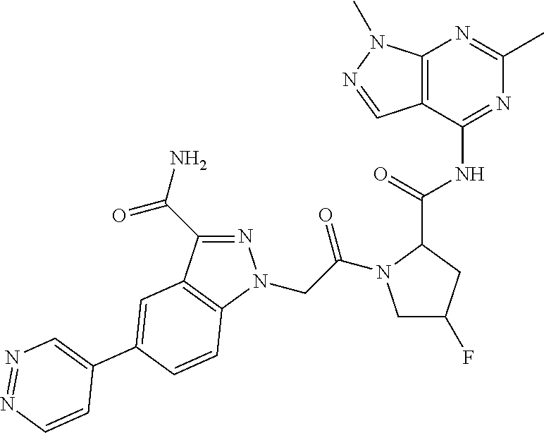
N1=C(C(=O)N)C2=C(N1CC(=O)N1CC(F)CC1C(NC1=NC(C)=NC3=C1C=NN3C)=O)C=CC(C1=CN=NC=C1)=C2
